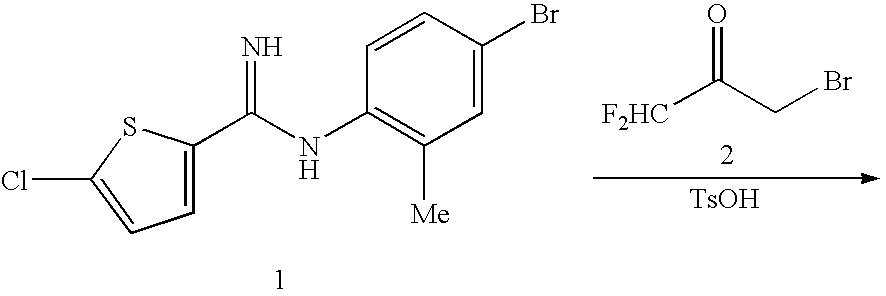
[TsOH].[F2HC]C(CBr)=O.C1=C(C(NC2=C([Me])C=C(Br)C=C2)=N)SC(Cl)=C1
